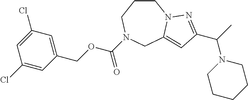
C1CCN(C(=O)OCC2=CC(Cl)=CC(Cl)=C2)CC2=CC(C(N3CCCCC3)C)=NN12
